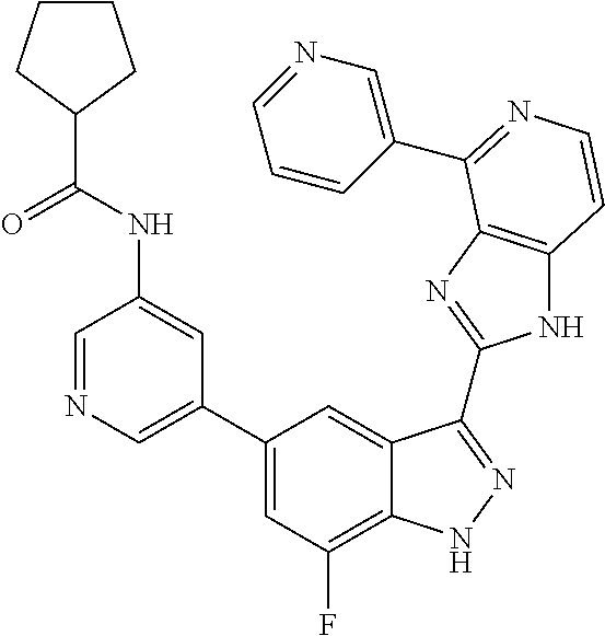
C1(C2=CN=CC(NC(C3CCCC3)=O)=C2)=CC(F)=C2C(=C1)C(C1=NC3=C(N1)C=CN=C3C1=CN=CC=C1)=NN2
